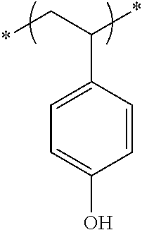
C1=C(O)C=CC(C(C*)*)=C1
